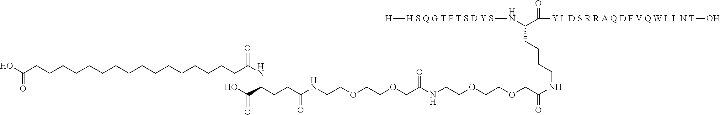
[H][H S Q G T F T S D Y S]NC(CCCCNC(=O)COCCOCCNC(COCCOCCNC(CCC(C(O)=O)NC(CCCCCCCCCCCCCCCCC(O)=O)=O)=O)=O)C(=O)[Y L D S R R A Q D F V Q W L L N T]O
